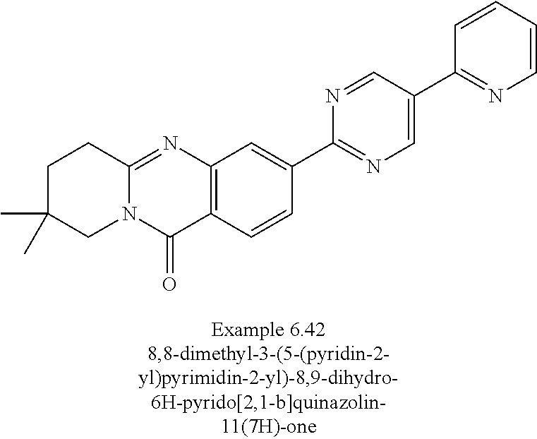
N12C(=NC3=C(C1=O)C=CC(C1=NC=C(C4=NC=CC=C4)C=N1)=C3)CCC(C)(C)C2
